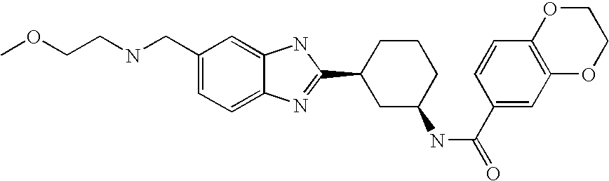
COCCNCC1=CC=C2C(=C1)NC(C1CC(NC(C3=CC4=C(C=C3)OCCO4)=O)CCC1)=N2
